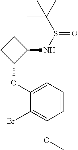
BrC1=C(OC)C=CC=C1OC1C(NS(=O)C(C)(C)C)CC1
